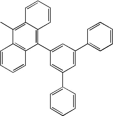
C1(C2=CC(C3=CC=CC=C3)=CC(C3=CC=CC=C3)=C2)=C2C(=C(C)C3=C1C=CC=C3)C=CC=C2
